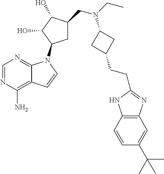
C1=NC(N)=C2C(=N1)N(C1CC(CN(CC)C3CC(CCC4=NC5=C(C=CC(C(C)(C)C)=C5)N4)C3)C(O)C1O)C=C2
